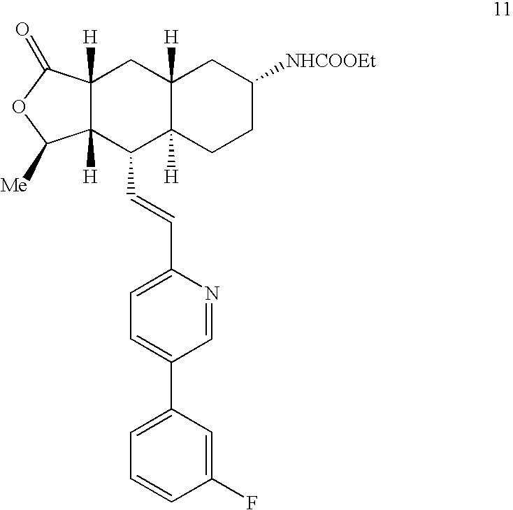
C12([H])C([H])(CCC([NHCOOEt])C1)C(C=CC1=CC=C(C3=CC=CC(F)=C3)C=N1)C1([H])C([H])(C2)C(=O)OC1[Me]
